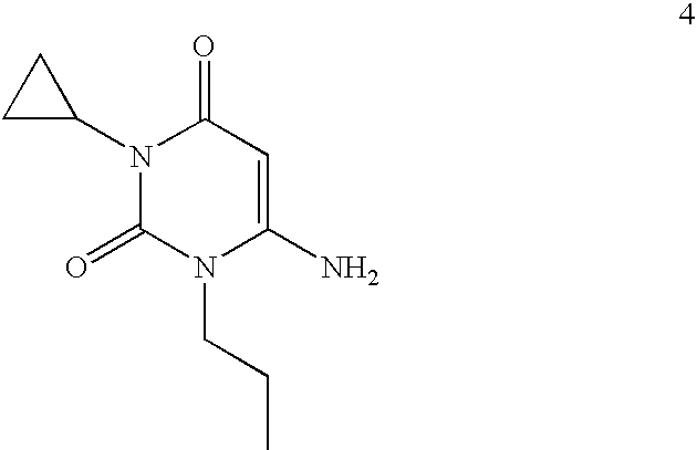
N1(C2CC2)C(=O)N(CCC)C(N)=CC1=O
